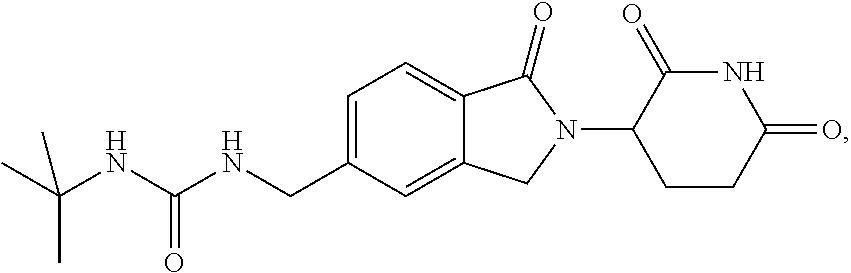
C1=C(CNC(NC(C)(C)C)=O)C=C2C(=C1)C(=O)N(C1CCC(=O)NC1=O)C2
